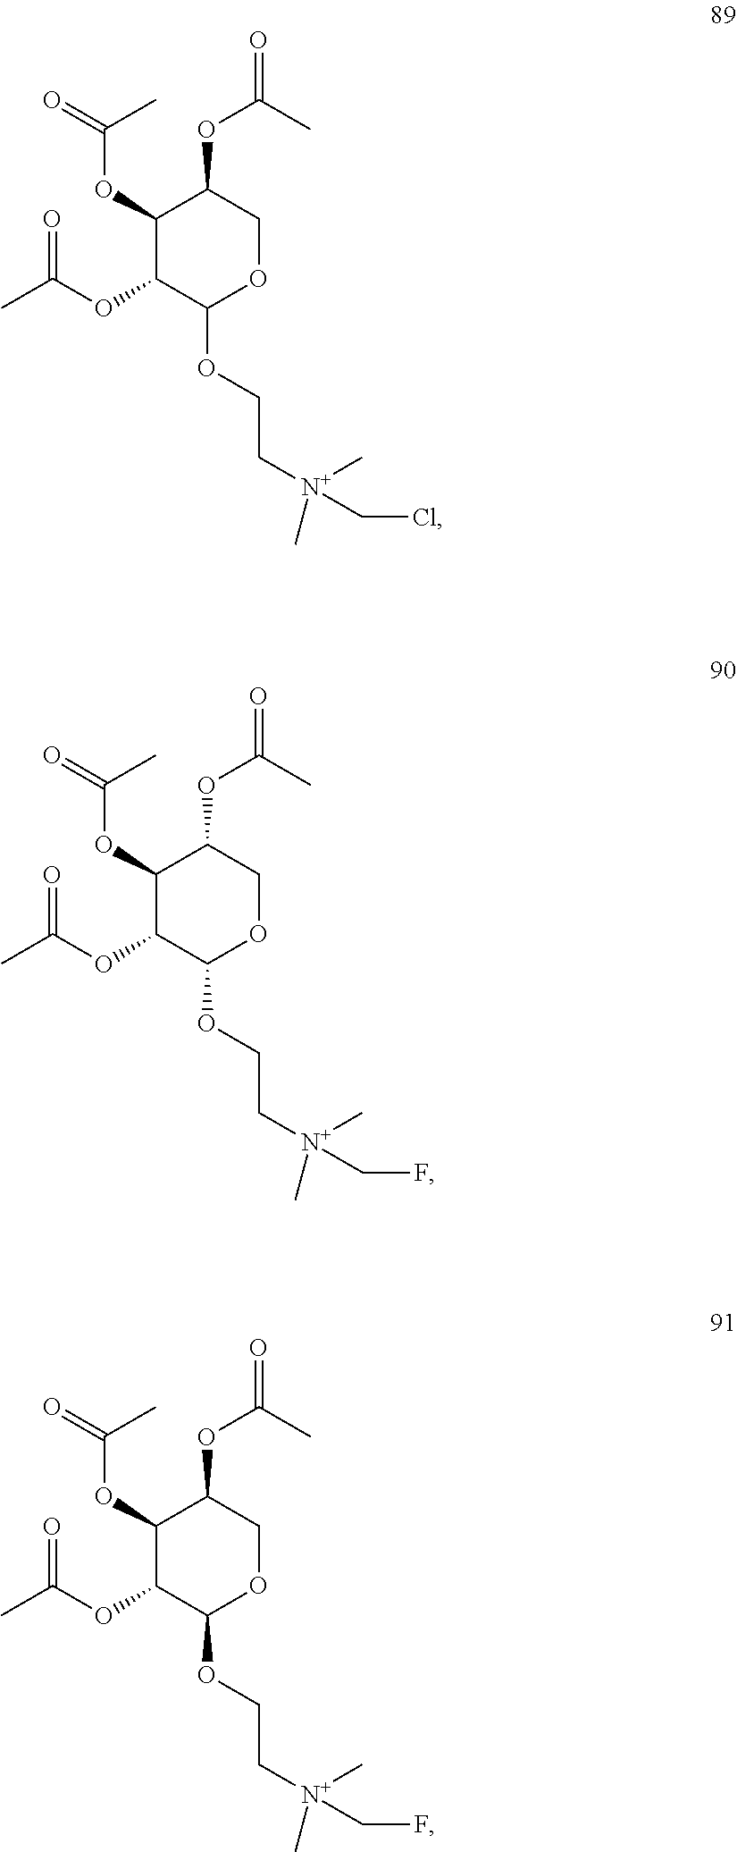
C1(OC(=O)C)C(OC(=O)C)C(OCC[N+](CCl)(C)C)OCC1OC(=O)C.C1(OC(=O)C)C(OC(=O)C)C(OCC[N+](CF)(C)C)OCC1OC(=O)C.C1(OC(=O)C)C(OC(=O)C)C(OCC[N+](CF)(C)C)OCC1OC(=O)C
